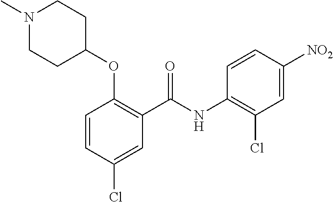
C1=CC(Cl)=CC(C(NC2=C(Cl)C=C([NO2])C=C2)=O)=C1OC1CCN(C)CC1
